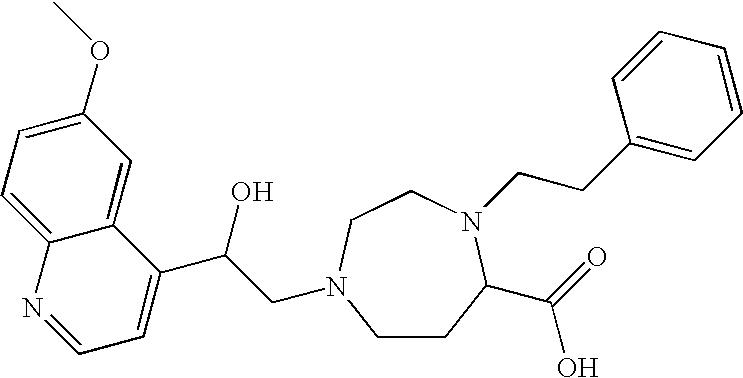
C1(OC)=CC=C2C(=C1)C(C(CN1CCC(C(O)=O)N(CCC3=CC=CC=C3)CC1)O)=CC=N2
